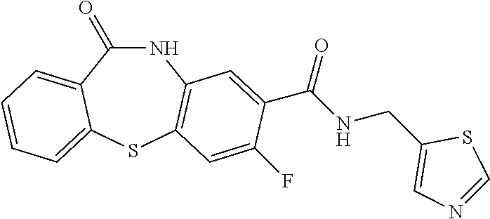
N1C(=O)C2=CC=CC=C2SC2=C1C=C(C(NCC1=CN=CS1)=O)C(F)=C2
